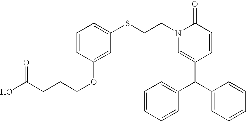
C1(C(C2=CC=CC=C2)C2=CC=CC=C2)=CN(CCSC2=CC=CC(OCCCC(O)=O)=C2)C(=O)C=C1
